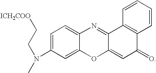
C1=C(N(C)CC[ICH2COO])C=C2C(=C1)N=C1C(=CC(=O)C3=C1C=CC=C3)O2
